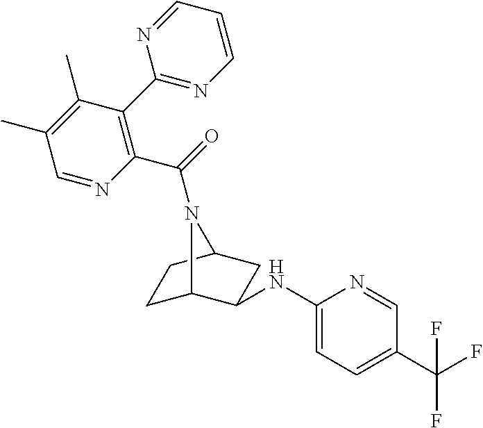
C1(NC2C3CCC(C2)N3C(=O)C2=C(C3=NC=CC=N3)C(C)=C(C)C=N2)=CC=C(C(F)(F)F)C=N1
